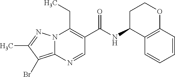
N12C(=C(Br)C(C)=N1)N=CC(C(=O)NC1C3=C(OCC1)C=CC=C3)=C2CC
